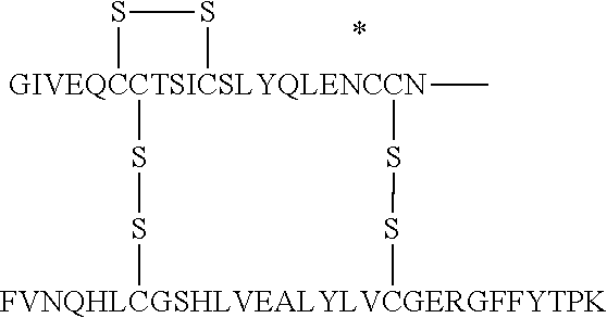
S1[GIVEQCCTSICSLYQLENCCN]2(C)(S1)SS[FVNQHLCGSHLVEALYLVCGERGFFYTPK]SS2
